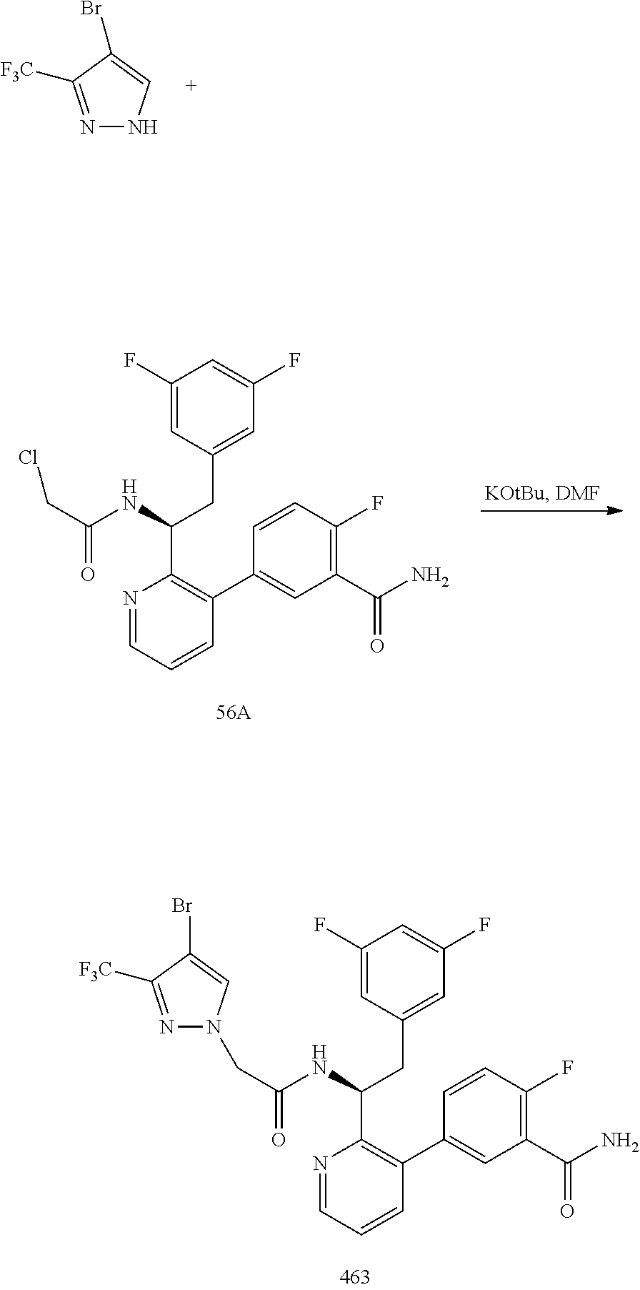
N1=CC=CC(C2=CC(C(N)=O)=C(F)C=C2)=C1C(NC(CN1N=C([F3C])C(Br)=C1)=O)CC1=CC(F)=CC(F)=C1.N1=C([F3C])C(Br)=CN1.N1=CC=CC(C2=CC(C(N)=O)=C(F)C=C2)=C1C(NC(CCl)=O)CC1=CC(F)=CC(F)=C1
